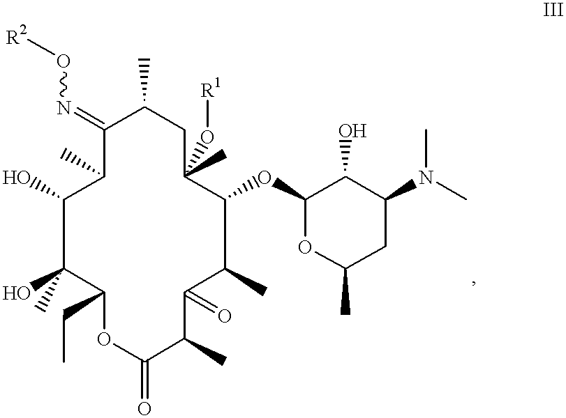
C1(=NO[R2])C(C)C(O)C(O)(C)C(CC)OC(=O)C(C)C(=O)C(C)C(OC2OC(C)CC(N(C)C)C2O)C(O[R1])(C)CC1C
